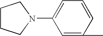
C1=C(C)C=CC=C1N1CCCC1
